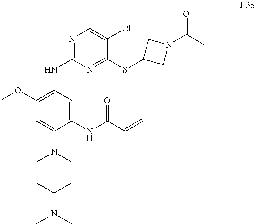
C1(OC)=C(NC2=NC=C(Cl)C(SC3CN(C(C)=O)C3)=N2)C=C(NC(C=C)=O)C(N2CCC(N(C)C)CC2)=C1
